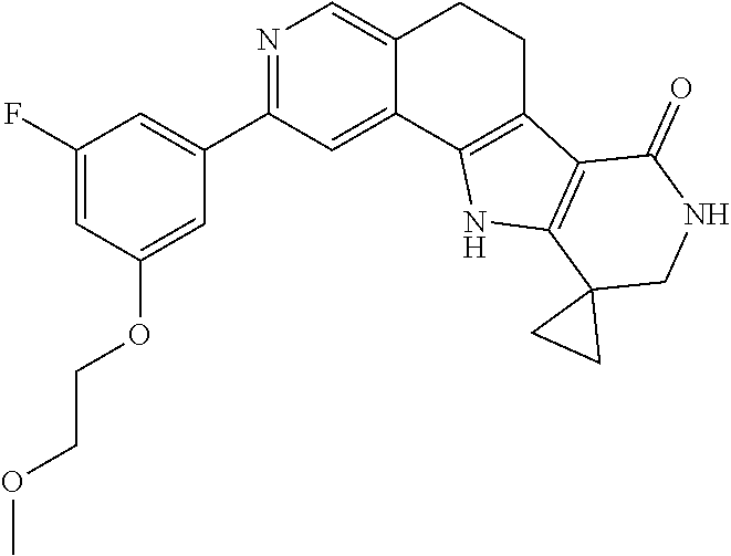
C1=C(F)C=C(C2=NC=C3C(=C2)C2=C(CC3)C3=C(N2)C2(CNC3=O)CC2)C=C1OCCOC
